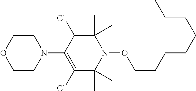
C1CN(C2=C(Cl)C(C)(C)N(OCCCCCCCC)C(C)(C)C2Cl)CCO1
